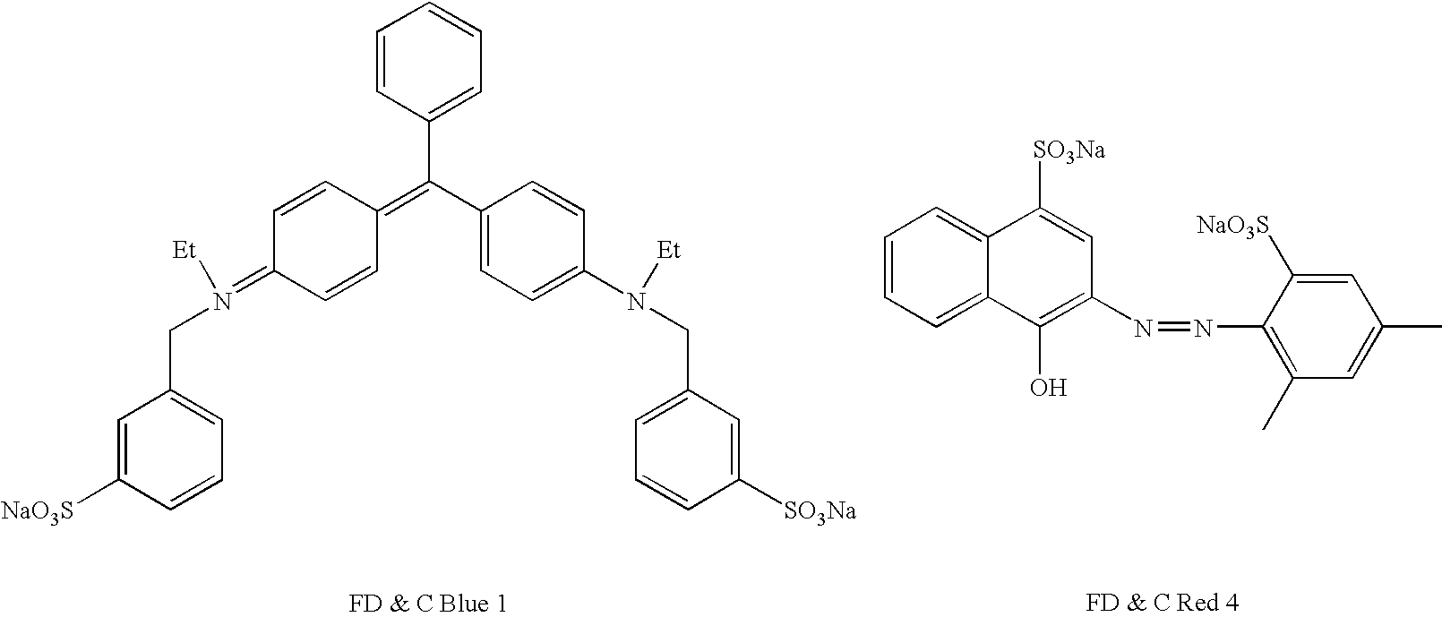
C1=C([NaO3S])C=CC=C1CN(=C1C=CC(=C(C2=CC=C(N(CC3=CC=CC([SO3Na])=C3)[Et])C=C2)C2=CC=CC=C2)C=C1)[Et].C1=CC=C2C(=C1)C([SO3Na])=CC(N=NC1=C(C)C=C(C)C=C1[NaO3S])=C2O
